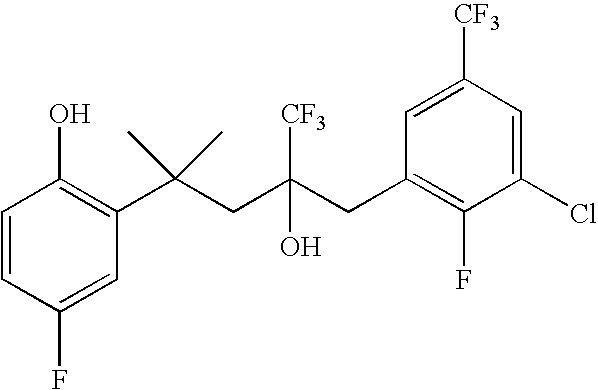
C1(F)=CC(C(CC(CC2=C(F)C(Cl)=CC([CF3])=C2)(O)[CF3])(C)C)=C(O)C=C1
